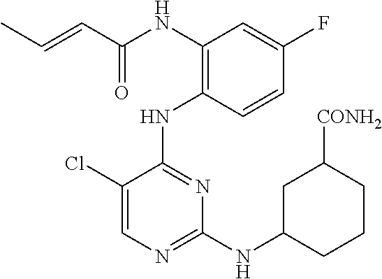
N(C1=C(NC2=NC(NC3CCCC([CONH2])C3)=NC=C2Cl)C=CC(F)=C1)C(C=CC)=O
